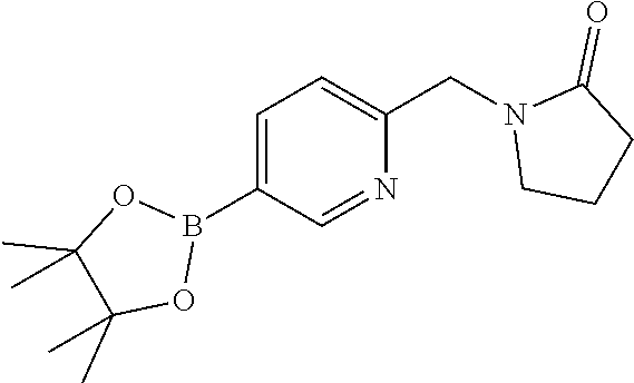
C1=C(B2OC(C)(C)C(C)(C)O2)C=NC(CN2CCCC2=O)=C1
